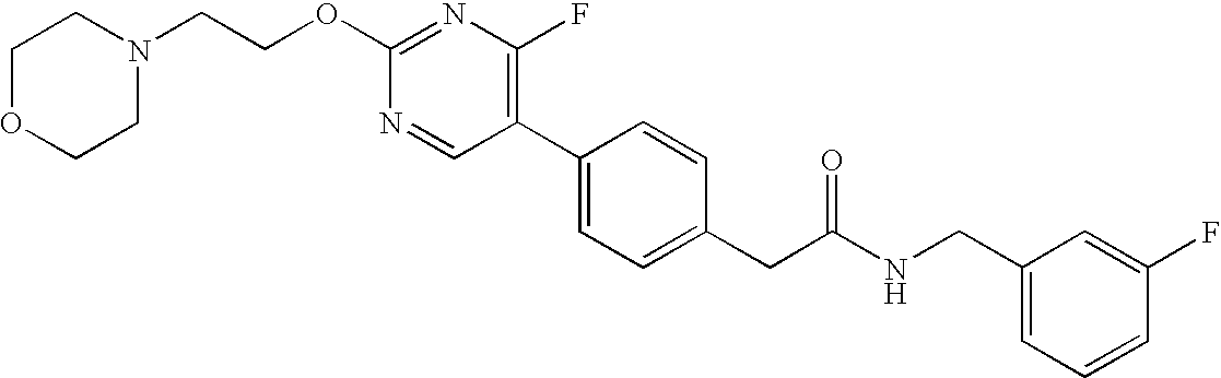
C(OC1=NC(F)=C(C2=CC=C(CC(NCC3=CC=CC(F)=C3)=O)C=C2)C=N1)CN1CCOCC1
